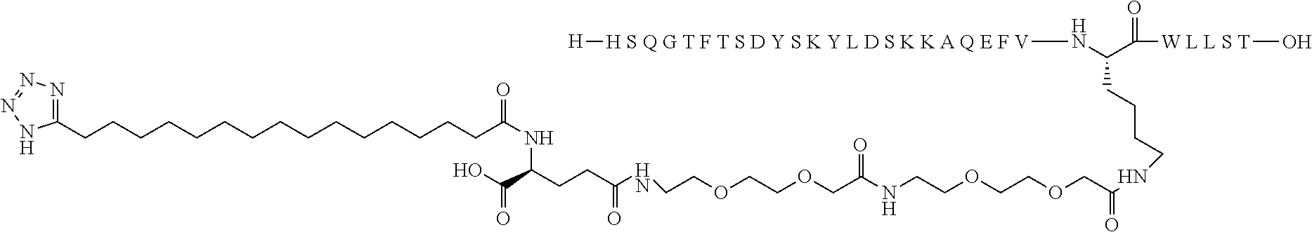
N1=C(CCCCCCCCCCCCCCCC(NC(C(O)=O)CCC(NCCOCCOCC(=O)NCCOCCOCC(=O)NCCCCC(C([W L L S T]O)=O)N[H S Q G T F T S D Y S K Y L D S K K A Q E F V][H])=O)=O)NN=N1
